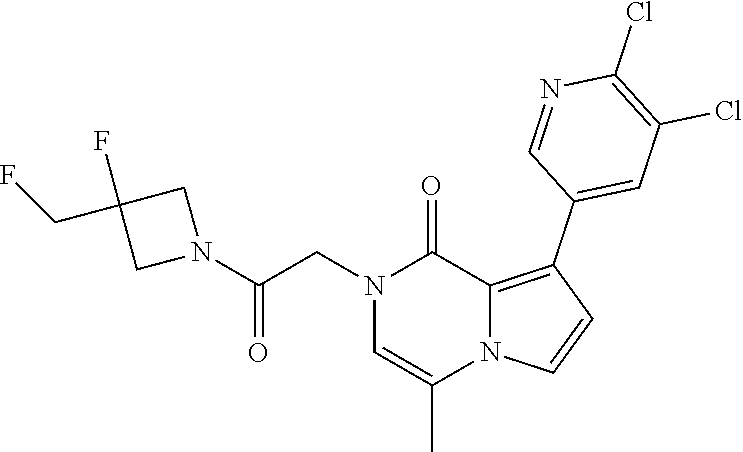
N1(CC(N2CC(F)(CF)C2)=O)C=C(C)N2C(=C(C3=CC(Cl)=C(Cl)N=C3)C=C2)C1=O
